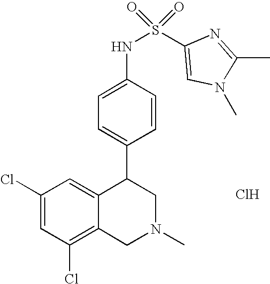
C1(Cl)=C2C(=CC(Cl)=C1)C(C1=CC=C(NS(=O)(=O)C3=CN(C)C(C)=N3)C=C1)CN(C)C2.Cl
